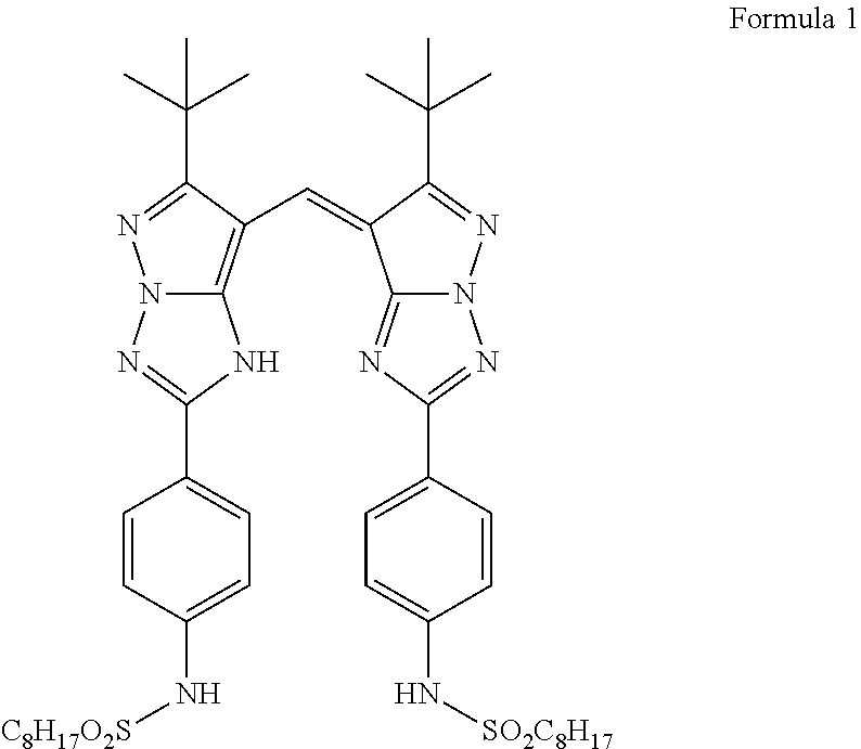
N12C(=C(C=C3C4=NC(C5=CC=C(N[SO2C8H17])C=C5)=NN4N=C3C(C)(C)C)C(C(C)(C)C)=N1)NC(C1=CC=C(N[C8H17O2S])C=C1)=N2
